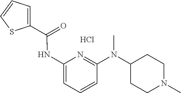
Cl.C(=O)(NC1=CC=CC(N(C2CCN(C)CC2)C)=N1)C1=CC=CS1
